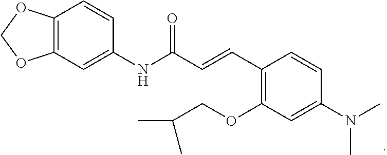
C12=C(C=C(NC(C=CC3=C(OCC(C)C)C=C(N(C)C)C=C3)=O)C=C1)OCO2
